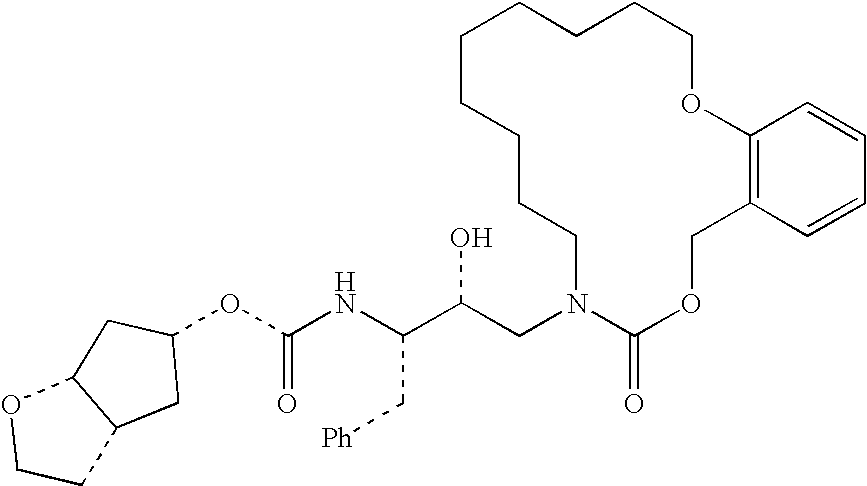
C(NC(C(CN1C(=O)OCC2=C(C=CC=C2)OCCCCCCCCC1)O)C[Ph])(=O)OC1CC2C(C1)OCC2
